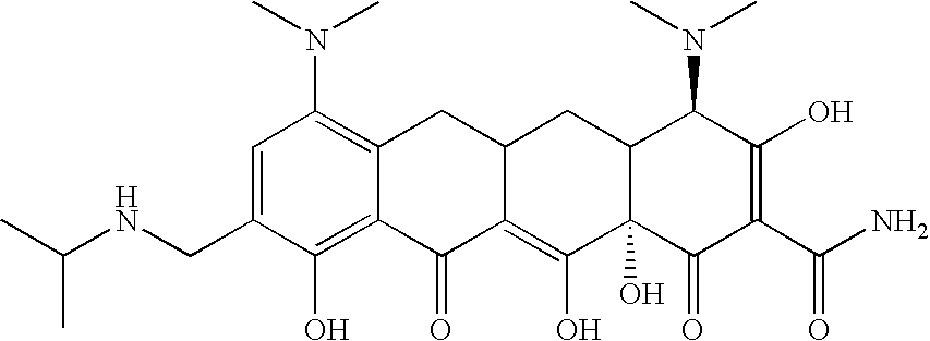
C1(CNC(C)C)=CC(N(C)C)=C2C(=C1O)C(=O)C1=C(O)C3(O)C(CC1C2)C(N(C)C)C(O)=C(C(N)=O)C3=O
